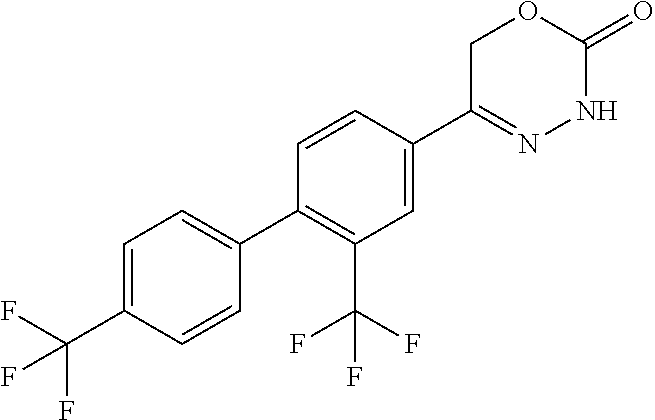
FC(F)(C1=CC=C(C2=C(C(F)(F)F)C=C(C3=NNC(=O)OC3)C=C2)C=C1)F
